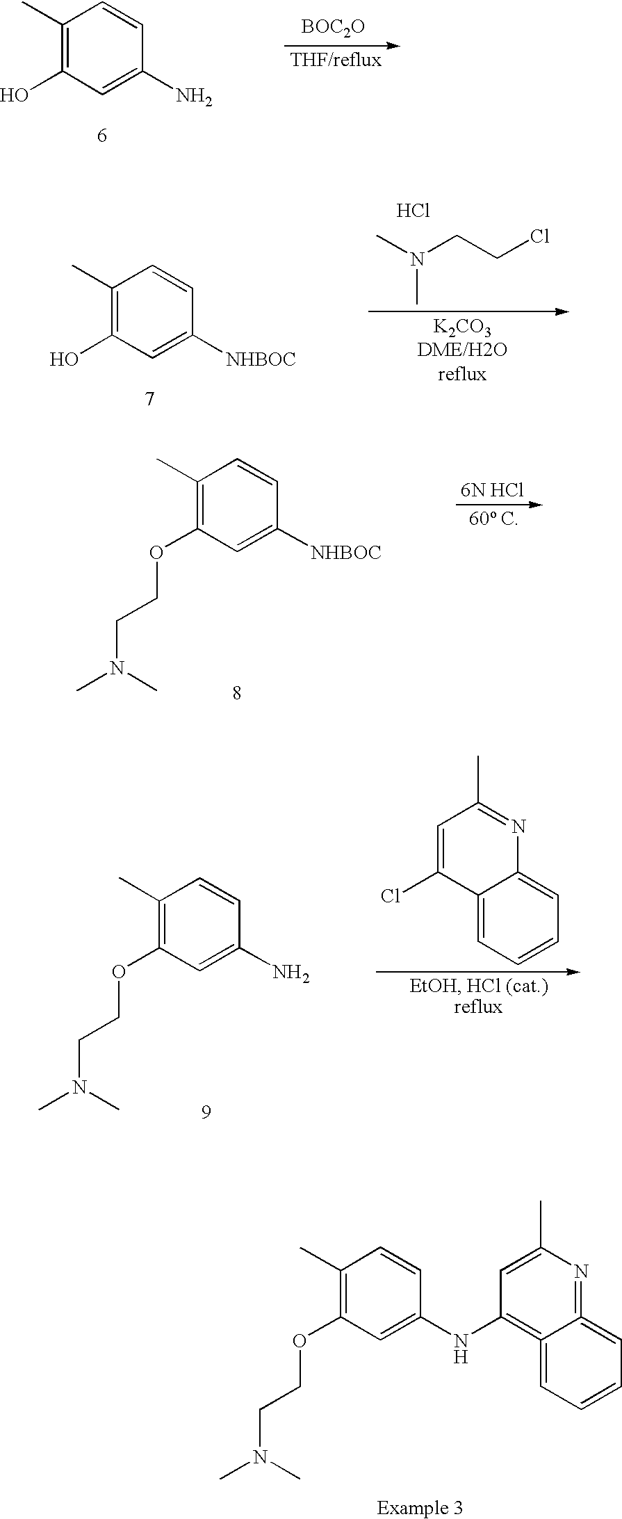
C1(C)=C(OCCN(C)C)C=C(N)C=C1.C1=C(Cl)C2=CC=CC=C2N=C1C.C1(C)=C(O)C=C(N)C=C1.[BOC2O].C1(C)=C(O)C=C([NHBOC])C=C1.CN(CCCl)C.Cl.C1(C)=C(OCCN(C)C)C=C([NHBOC])C=C1.C1(C)=C(OCCN(C)C)C=C(NC2=C3=CC=CC=C3=NC(C)=C2)C=C1
